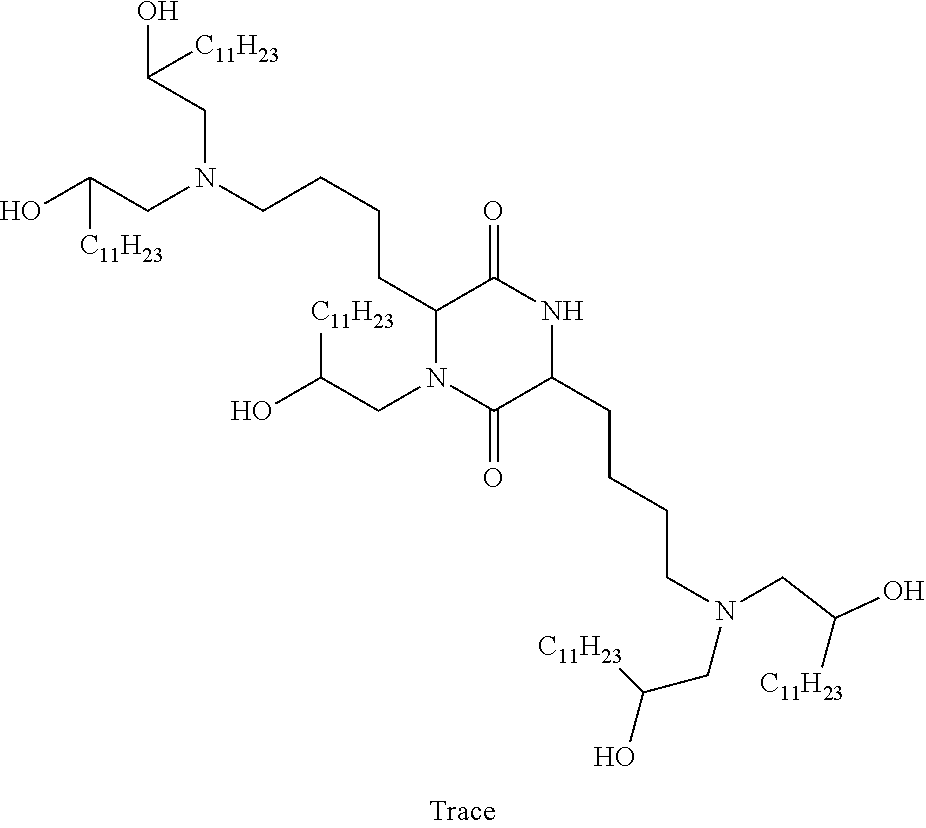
OC(CN(CCCCC1N(CC(O)[C11H23])C(=O)C(CCCCN(CC(O)[C11H23])CC([C11H23])O)NC1=O)CC(O)[C11H23])[C11H23]
